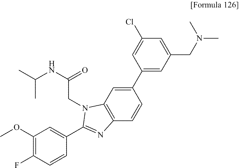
C(NC(C)C)(CN1C2=C(C=CC(C3=CC(CN(C)C)=CC(Cl)=C3)=C2)N=C1C1=CC(OC)=C(F)C=C1)=O
